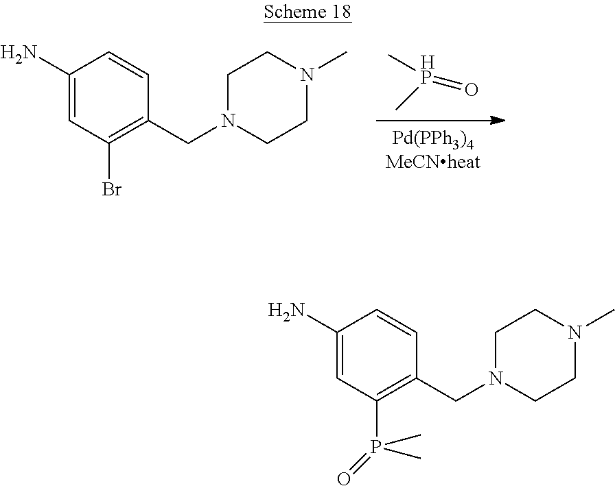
[Pd(PPh3)4MeCNheat].C[HP](=O)C.C1(N)=CC(Br)=C(CN2CCN(C)CC2)C=C1.C1(N)=CC(P(=O)(C)C)=C(CN2CCN(C)CC2)C=C1
